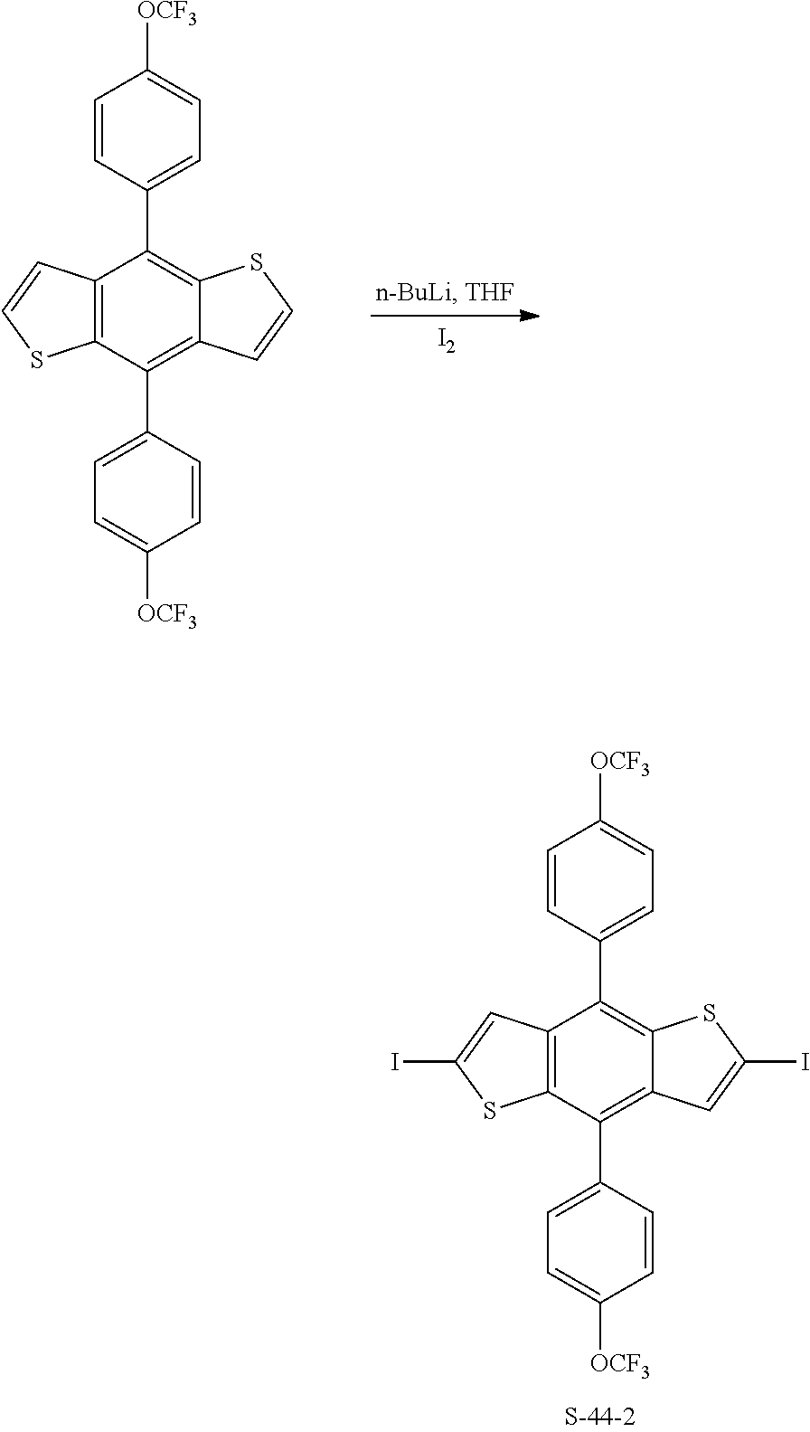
C12=C(C(C3=CC=C([OCF3])C=C3)=C3C(=C1C1=CC=C([OCF3])C=C1)SC(I)=C3)SC(I)=C2.[I2].C12=C(C(C3=CC=C([OCF3])C=C3)=C3C(=C1C1=CC=C([OCF3])C=C1)SC=C3)SC=C2
